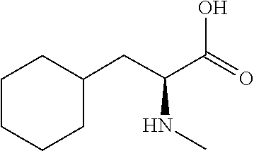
C1C(CC(C(O)=O)NC)CCCC1
